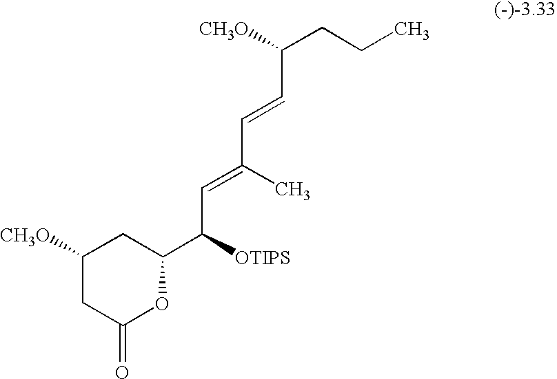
C1([CH3O])CC(=O)OC(C([OTIPS])C=C(C)C=CC(CCC)[CH3O])C1
